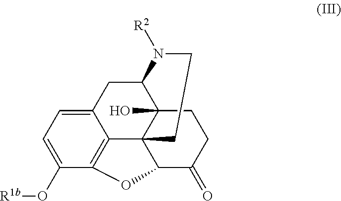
C12=CC=C(O[R1b])C3=C1C14C(O)(C(C2)N([R2])CC1)CCC(=O)C4O3
